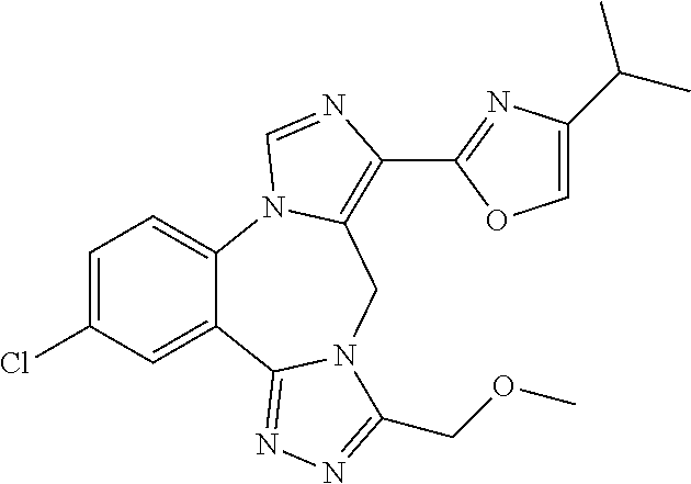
C12=CC=C(Cl)C=C1C1=NN=C(COC)N1CC1=C(C3=NC(C(C)C)=CO3)N=CN21
